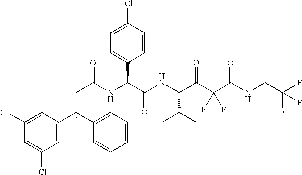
ClC1=CC(C(C2=CC=CC=C2)CC(=O)NC(C(NC(C(=O)C(C(NCC(F)(F)F)=O)(F)F)C(C)C)=O)C2=CC=C(Cl)C=C2)=CC(Cl)=C1
